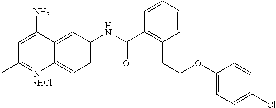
Cl.CC1=NC2=CC=C(NC(C3=C(CCOC4=CC=C(Cl)C=C4)C=CC=C3)=O)C=C2C(N)=C1
